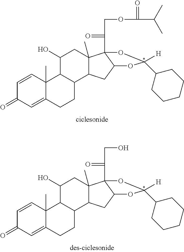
C1=CC2(C)C(=CC1=O)CCC1C2C(O)CC2(C)C1CC1C2(C(=O)COC(=O)C(C)C)OC([H])(C2CCCCC2)O1.C1=CC2(C)C(=CC1=O)CCC1C2C(O)CC2(C)C1CC1C2(C(=O)CO)OC([H])(C2CCCCC2)O1
